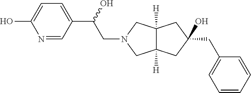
C12([H])C([H])(CC(CC3=CC=CC=C3)(O)C1)CN(CC(C1=CC=C(O)N=C1)O)C2
